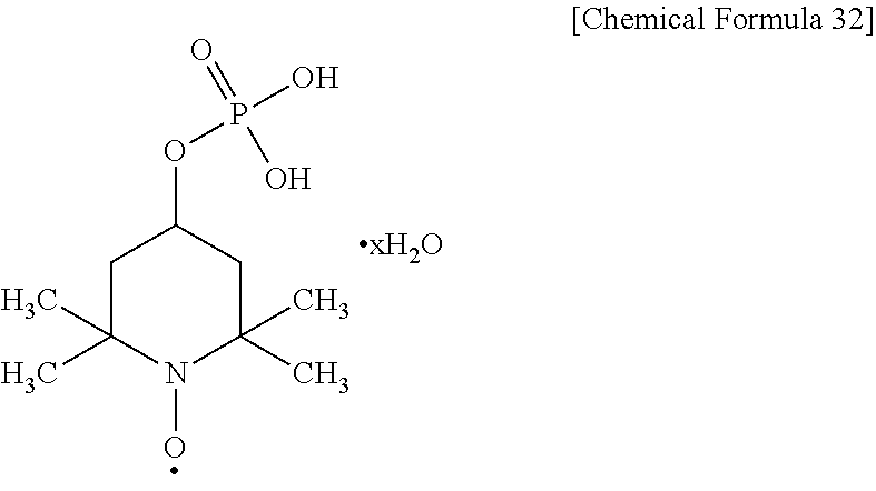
C1C(C)(C)N(O)C(C)(C)CC1OP(O)(=O)O
